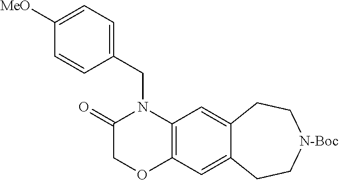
C1(=O)COC2=C(N1CC1=CC=C([MeO])C=C1)C=C1C(=C2)CC[N-Boc]CC1
